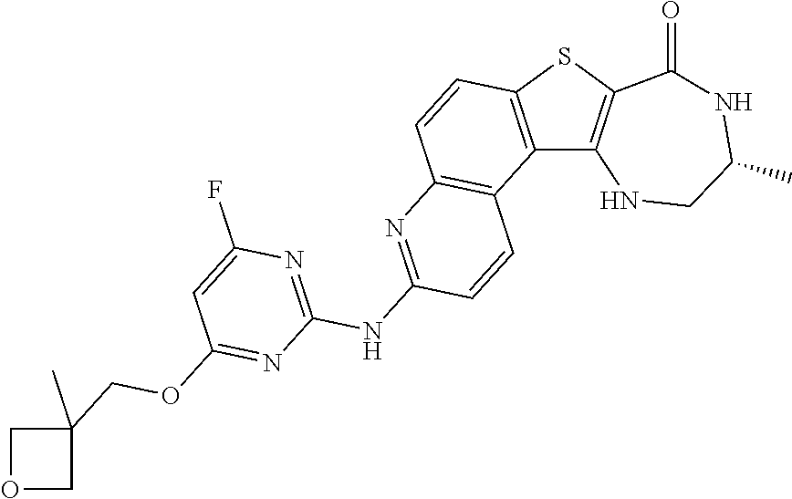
C12=C(SC3=C1NCC(C)NC3=O)C=CC1=C2C=CC(NC2=NC(F)=CC(OCC3(C)COC3)=N2)=N1
